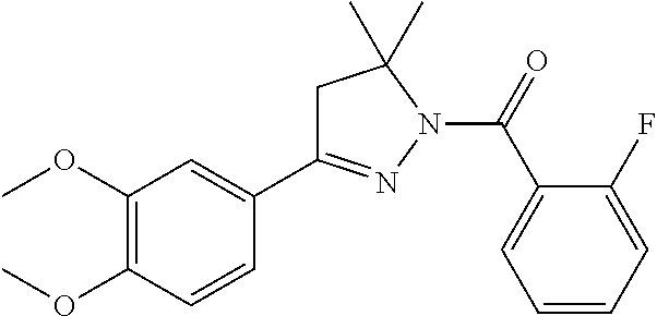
C1C(C2=CC(OC)=C(OC)C=C2)=NN(C(=O)C2=CC=CC=C2F)C1(C)C
